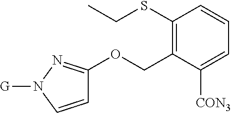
C1(SCC)=C(COC2=NN([G])C=C2)C([CON3])=CC=C1
